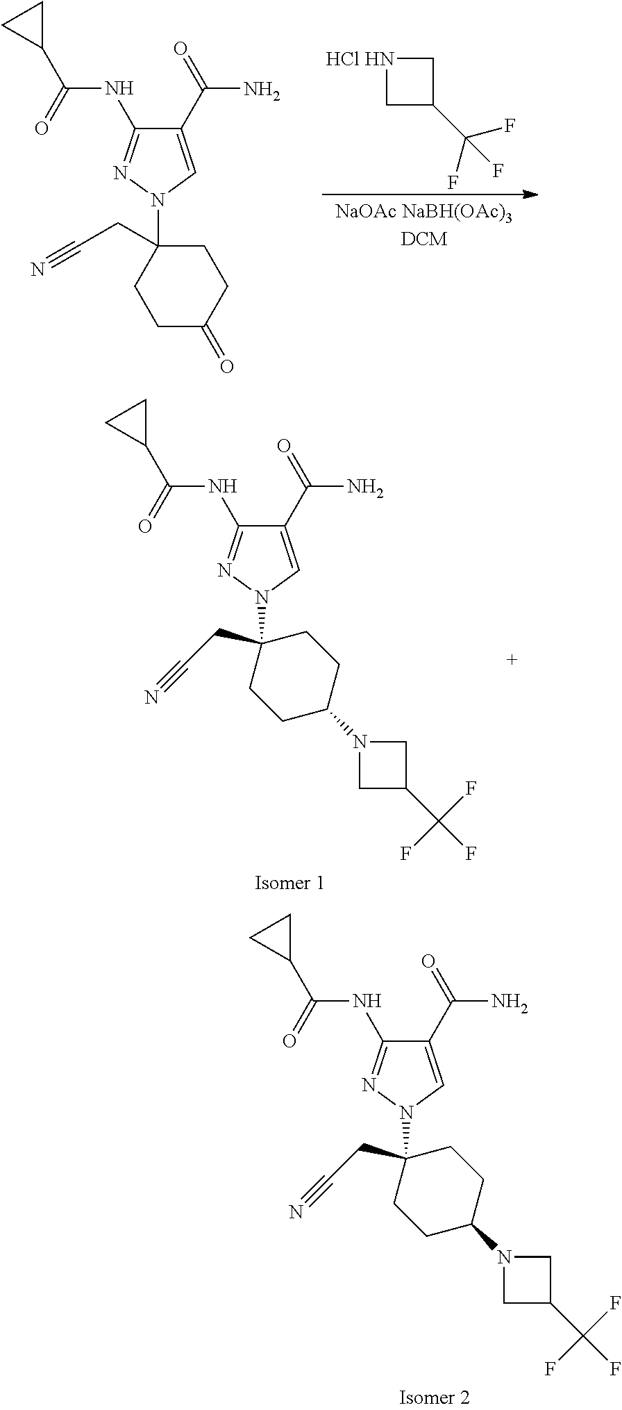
C1(C(=O)N)=CN(C2(CC#N)CCC(=O)CC2)N=C1NC(C1CC1)=O.[HCl HN]1CC(C(F)(F)F)C1.C1(C(=O)N)=CN(C2(CC#N)CCC(N3CC(C(F)(F)F)C3)CC2)N=C1NC(C1CC1)=O.C1(C(=O)N)=CN(C2(CC#N)CCC(N3CC(C(F)(F)F)C3)CC2)N=C1NC(C1CC1)=O
